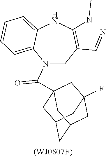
N1(C(C23CC4(F)CC(CC(C2)C4)C3)=O)CC(C=N)=C(NC)NC2=CC=CC=C12
